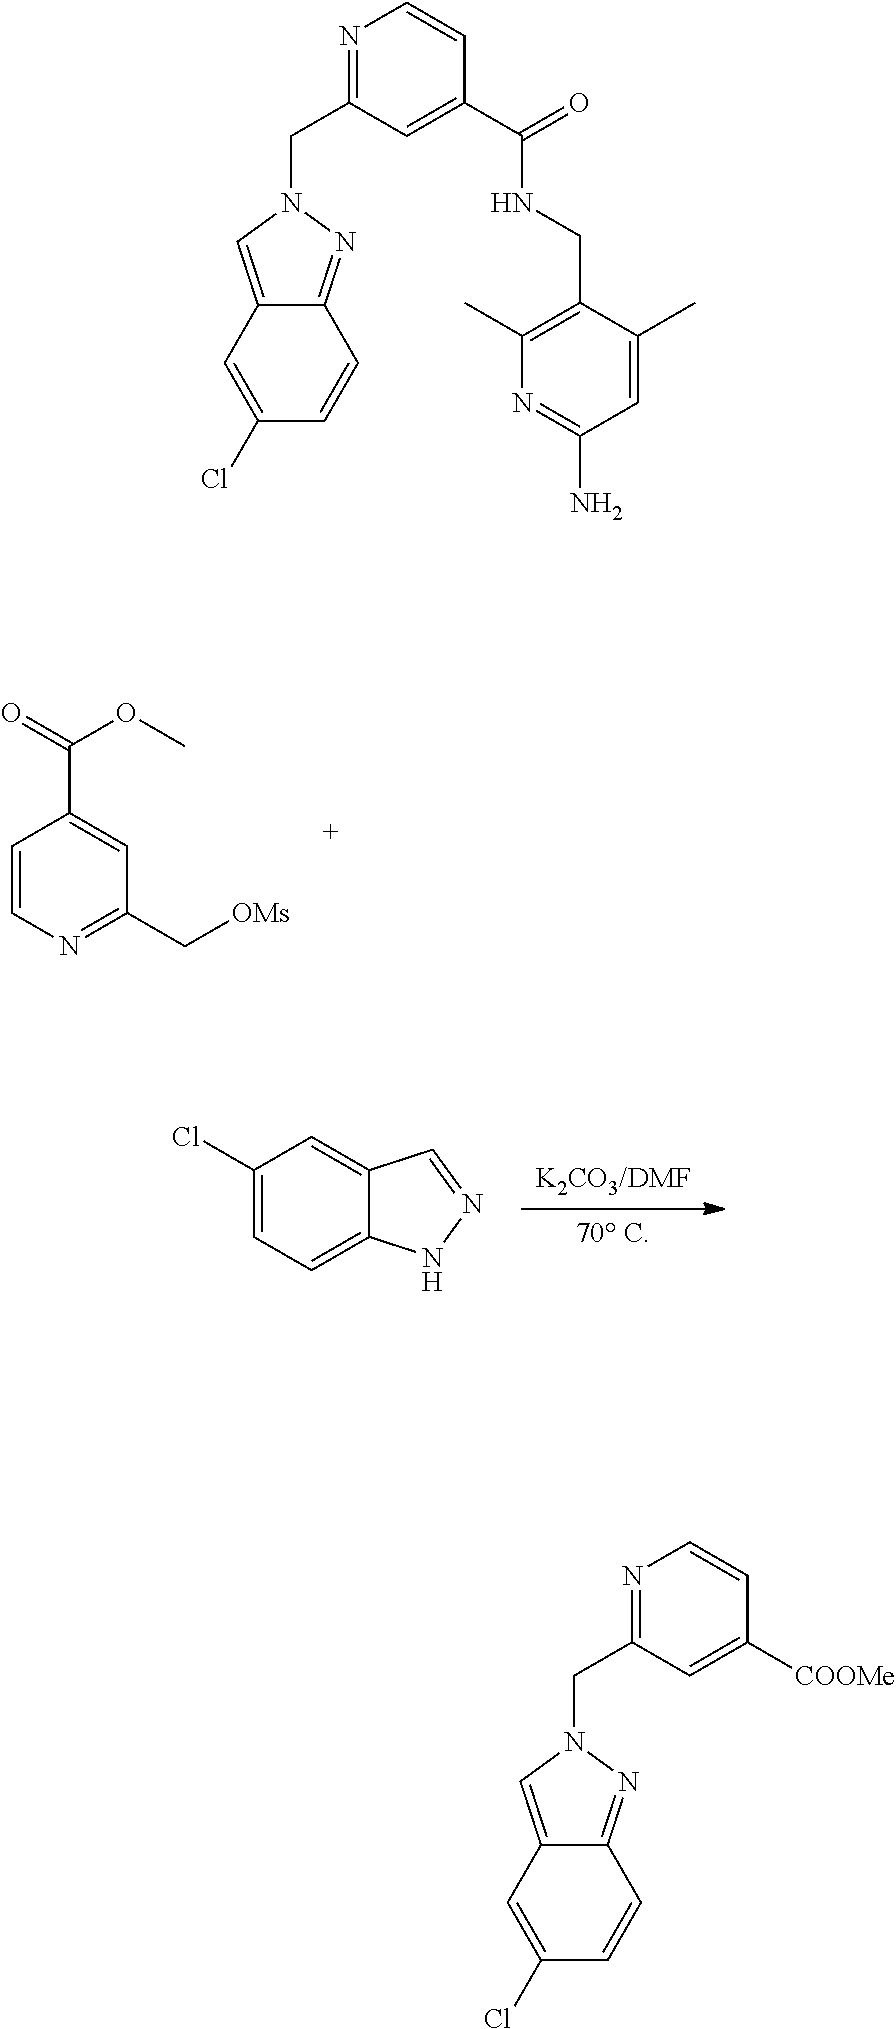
C1=CN=C(C[OMs])C=C1C(=O)OC.[70 C].[K2CO3/DMF].C1(Cl)=CC=C2C(=C1)C=NN2.C12=NN(CC3=NC=CC(C(=O)NCC4=C(C)N=C(N)C=C4C)=C3)C=C1C=C(Cl)C=C2.C12=NN(CC3=NC=CC([COOMe])=C3)C=C1C=C(Cl)C=C2
